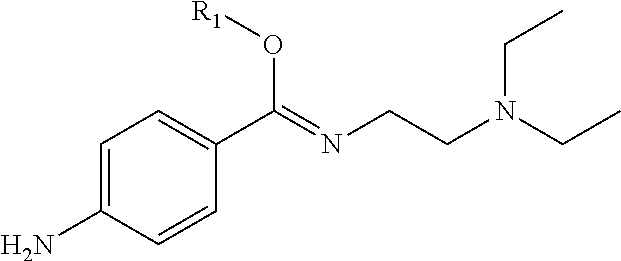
C1=C(N)C=CC(C(=NCCN(CC)CC)O[R1])=C1
